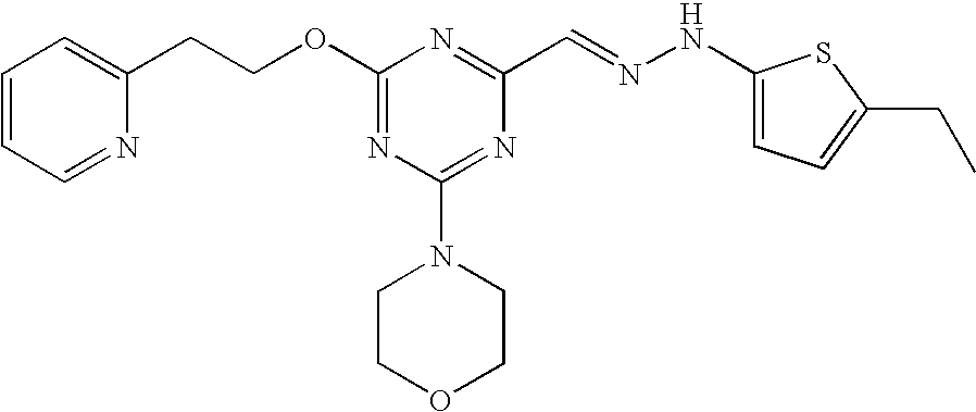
C(COC1=NC(N2CCOCC2)=NC(C=NNC2=CC=C(CC)S2)=N1)C1=CC=CC=N1
